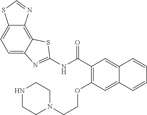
C1=C2C(=C3C(=C1)SC=N3)SC(NC(C1=C(OCCN3CCNCC3)C=C3C(=C1)C=CC=C3)=O)=N2
